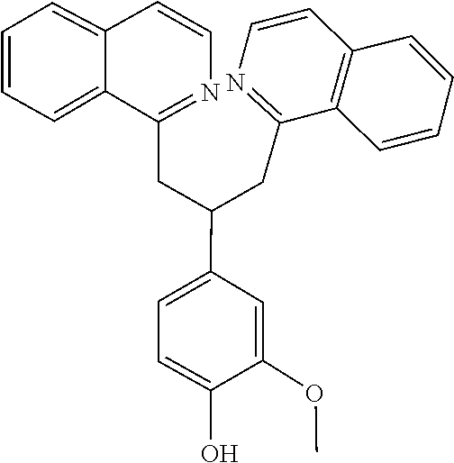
C12=C(C=CC=C1)C(CC(C1=CC=C(O)C(OC)=C1)CC1=NC=CC3=CC=CC=C31)=NC=C2
